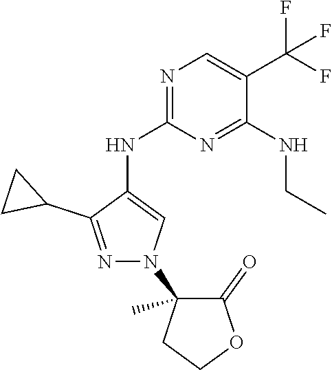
N1(C2(C)C(=O)OCC2)N=C(C2CC2)C(NC2=NC=C(C(F)(F)F)C(NCC)=N2)=C1
